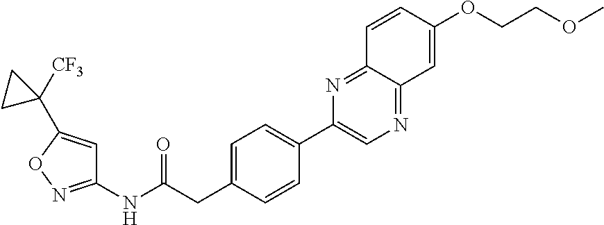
C1=C(CC(NC2=NOC(C3([CF3])CC3)=C2)=O)C=CC(C2=CN=C3C(=N2)C=CC(OCCOC)=C3)=C1
